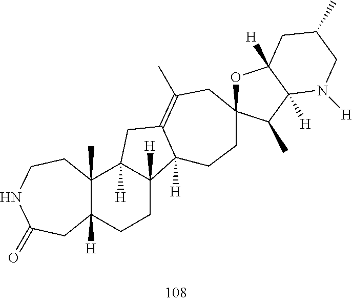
C12([H])C(C)(CCNC(=O)C1)C1([H])C([H])(CC2)C2([H])C(=C(C)CC3(CC2)OC2([H])C([H])(C3C)N([H])CC(C)C2)C1
